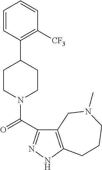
C1=CC(C2CCN(C(=O)C3=NNC4=C3CN(C)CCC4)CC2)=C([CF3])C=C1
